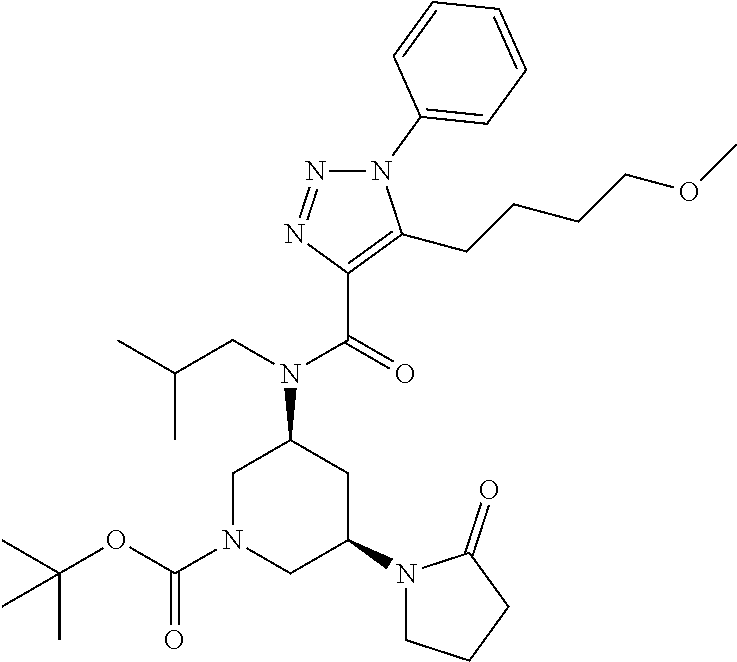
N1(C2=CC=CC=C2)N=NC(C(=O)N(CC(C)C)C2CN(C(OC(C)(C)C)=O)CC(N3CCCC3=O)C2)=C1CCCCOC
